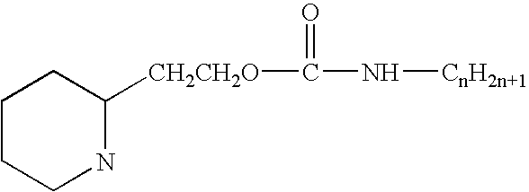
C1CCNC([CH2CH2O]C(=O)N[CnH2n+1])C1
